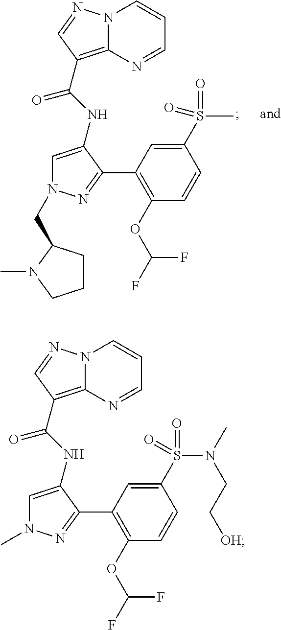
N12C(=C(C(NC3=CN(CC4CCCN4C)N=C3C3=C(OC(F)F)C=CC(S(=O)(C)=O)=C3)=O)C=N1)N=CC=C2.N12C(=C(C(NC3=CN(C)N=C3C3=C(OC(F)F)C=CC(S(=O)(=O)N(C)CC[OH])=C3)=O)C=N1)N=CC=C2
